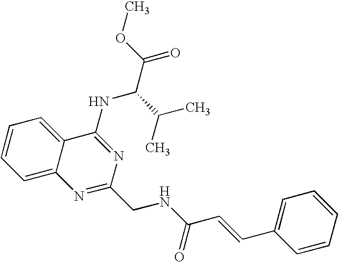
C12=CC=CC=C1C(NC(C(=O)OC)C(C)C)=NC(CNC(C=CC1=CC=CC=C1)=O)=N2
